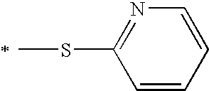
C1=CC=CN=C1SC
